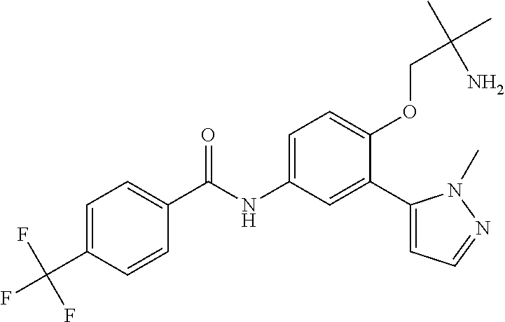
C1=C(C(F)(F)F)C=CC(C(=O)NC2=CC=C(OCC(C)(C)N)C(C3=CC=NN3C)=C2)=C1
